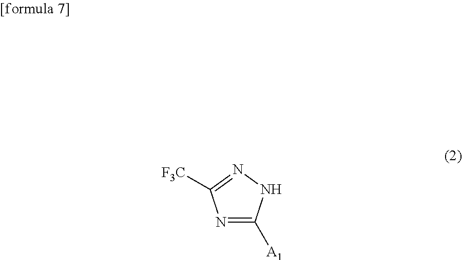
N1=C([A1])NN=C1[F3C]
